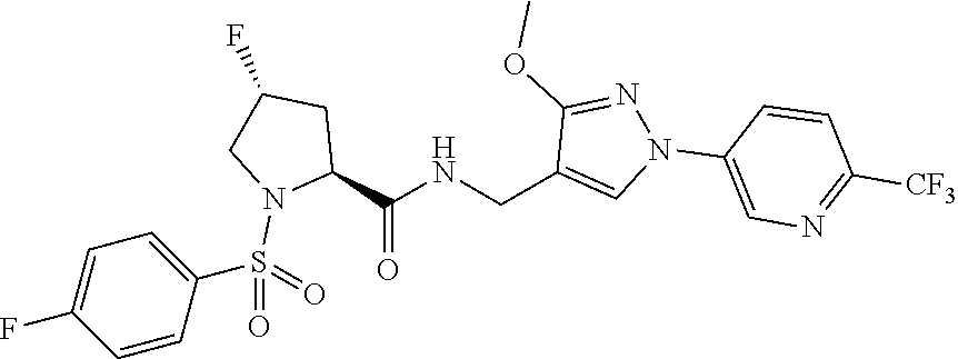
C1(C(NCC2=CN(C3=CN=C([CF3])C=C3)N=C2OC)=O)CC(F)CN1S(=O)(=O)C1=CC=C(F)C=C1
